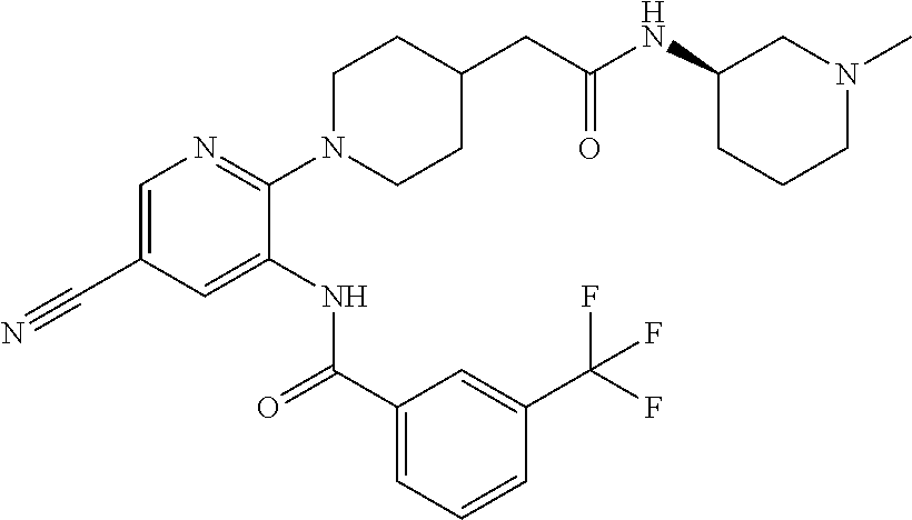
C1=C(C#N)C=C(NC(C2=CC=CC(C(F)(F)F)=C2)=O)C(N2CCC(CC(=O)NC3CCCN(C)C3)CC2)=N1
